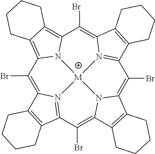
C1(Br)=C2N3=C(C(Br)=C4N5C(=C(Br)C6=N7C(=C(Br)C8=C9C(=C1N8[M]753)CCCC9)C1=C6CCCC1)C1=C4CCCC1)C1=C2CCCC1
